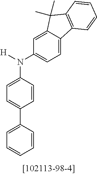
C12=CC=C(N(C3=CC=C(C4=CC=CC=C4)C=C3)[H])C=C1C(C)(C)C1=C2C=CC=C1
